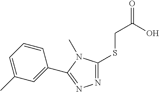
N1=C(SCC(=O)O)N(C)C(C2=CC(C)=CC=C2)=N1
